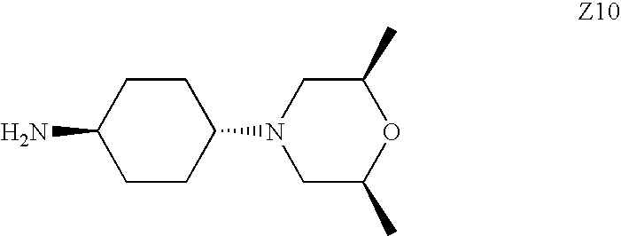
C1(C)CN(C2CCC(N)CC2)CC(C)O1
